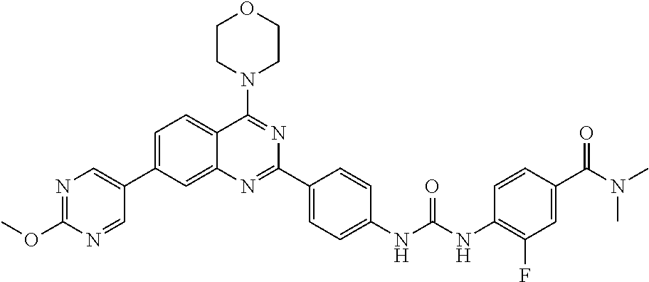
C1=C(C2=CN=C(OC)N=C2)C=C2C(=C1)C(N1CCOCC1)=NC(C1=CC=C(NC(NC3=C(F)C=C(C(N(C)C)=O)C=C3)=O)C=C1)=N2
